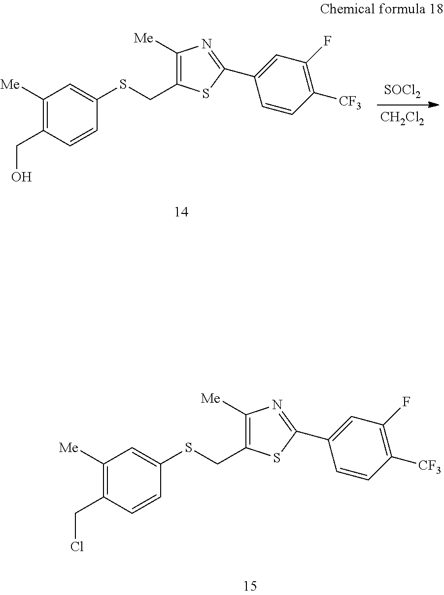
C1([Me])=C(CCl)C=CC(SCC2=C([Me])N=C(C3=CC(F)=C([CF3])C=C3)S2)=C1.C1([Me])=C(CO)C=CC(SCC2=C([Me])N=C(C3=CC(F)=C([CF3])C=C3)S2)=C1.[SOCl2].[CH2Cl2]
